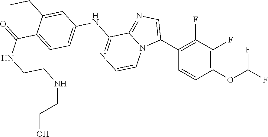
C1(OC(F)F)=C(F)C(F)=C(C2=CN=C3N2C=CN=C3NC2=CC=C(C(NCCNCCO)=O)C(CC)=C2)C=C1
